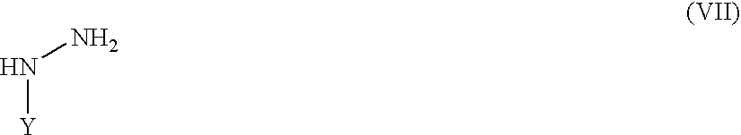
[Y]NN
